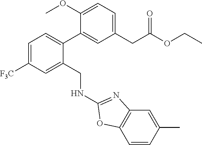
[F3C]C1=CC=C(C2=CC(CC(OCC)=O)=CC=C2OC)C(CNC2=NC3=C(C=CC(C)=C3)O2)=C1
